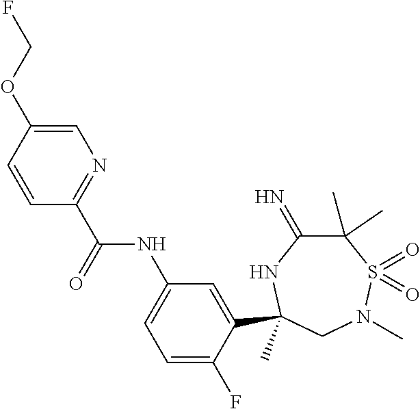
C(=O)(NC1=CC=C(F)C(C2(C)NC(=N)C(C)(C)S(=O)(=O)N(C)C2)=C1)C1=NC=C(OCF)C=C1
